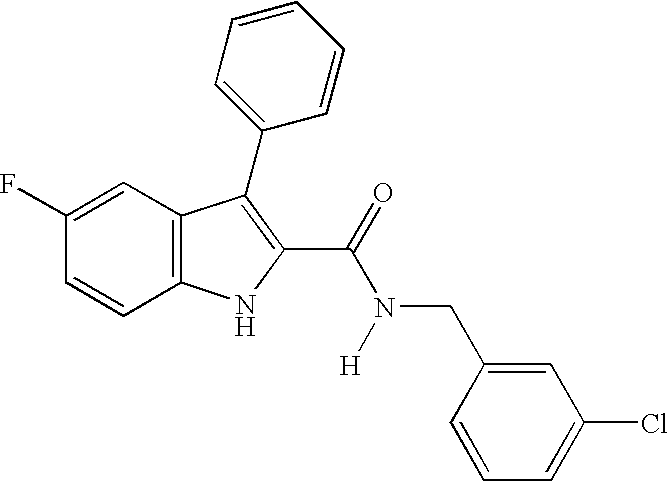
C1=C(F)C=CC2=C1C(C1=CC=CC=C1)=C(C(=O)N(CC1=CC(Cl)=CC=C1)[H])N2
